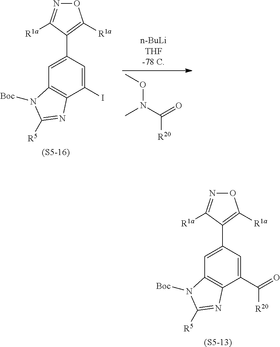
[(S5-13)].C12=C(C(C(=O)[R20])=CC(C3=C([R1a])ON=C3[R1a])=C1)N=C([R5])N2[Boc].[(S5-16)].C12=C(C(I)=CC(C3=C([R1a])ON=C3[R1a])=C1)N=C([R5])N2[Boc].CON(C(=O)[R20])C
